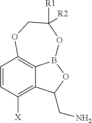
C1=CC([X])=C2C3=C1OCC([R1])([R2])OB3OC2CN
